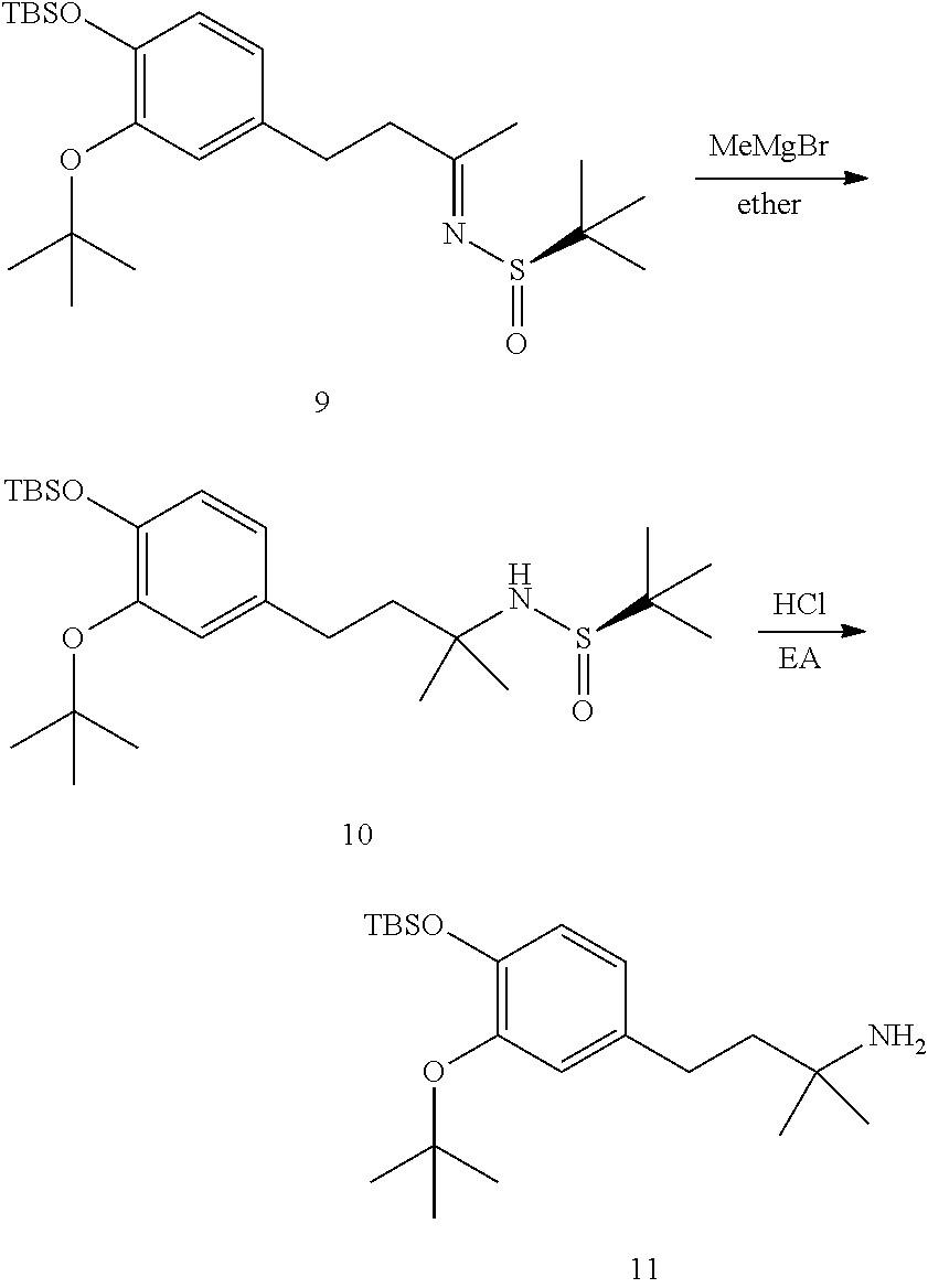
[ether].[MeMgBr].C1([TBSO])=C(OC(C)(C)C)C=C(CCC(C)=NS(=O)C(C)(C)C)C=C1.[EA].Cl.C1([TBSO])=C(OC(C)(C)C)C=C(CCC(NS(=O)C(C)(C)C)(C)C)C=C1.C1([TBSO])=C(OC(C)(C)C)C=C(CCC(N)(C)C)C=C1
